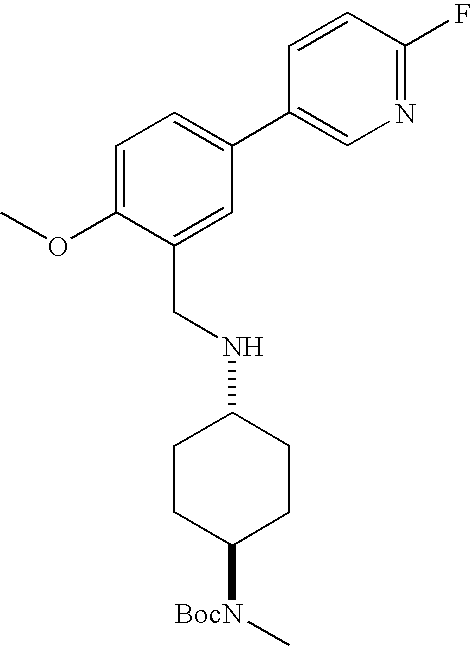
C(NC1CCC([BocN]C)CC1)C1=CC(C2=CN=C(F)C=C2)=CC=C1OC
